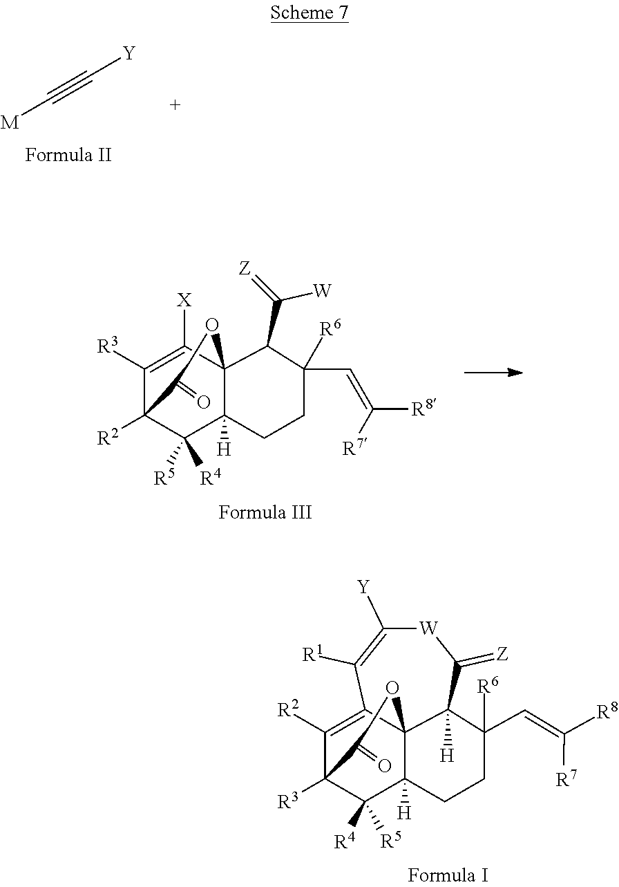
C1([R2])=C2C34C([H])(C([R4])([R5])C1([R3])C(=O)O3)CCC(C=C([R8])[R7])([R6])C4([H])C(=[Z])[W]C([Y])=C2[R1].[M]C#C[Y].C1([R3])=C([X])C23C([H])(C([R4])([R5])C1([R2])C(=O)O2)CCC([R6])(C=C([R7])[R8])C3C([W])=[Z]
